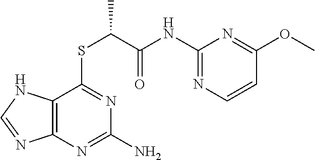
C12=C(N=C(N)N=C1SC(C(NC1=NC=CC(OC)=N1)=O)C)N=CN2
